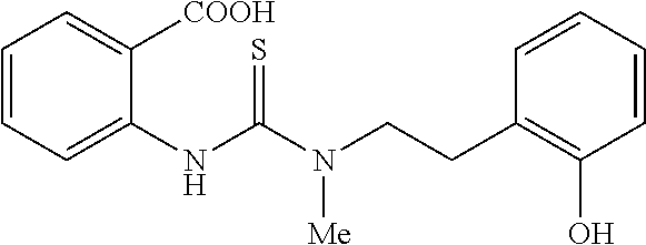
C1(NC(N(CCC2=C(O)C=CC=C2)[Me])=S)=CC=CC=C1[COOH]
